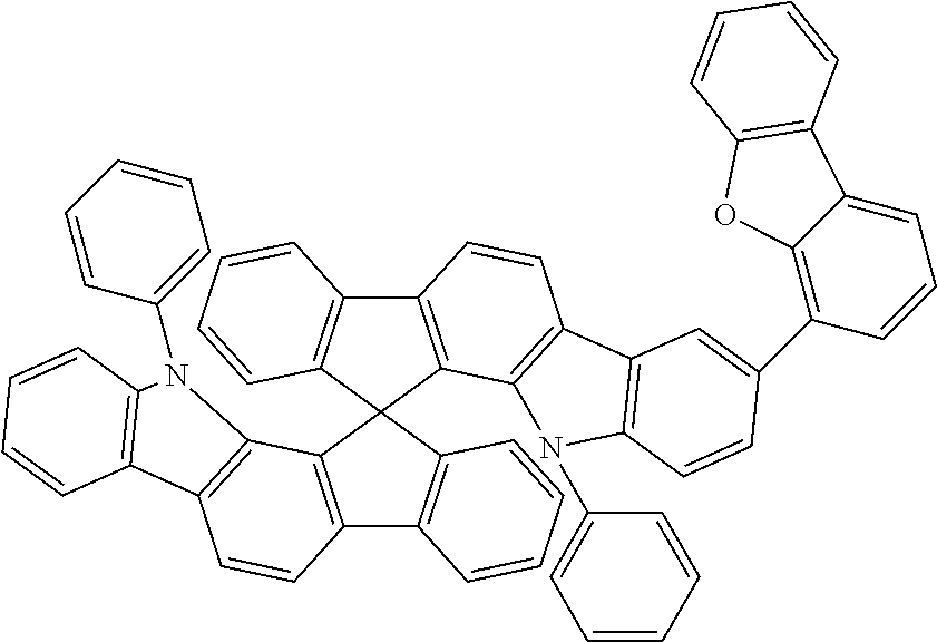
C12=C(C3=C(C=C1)C1=C(C=CC=C1)N3C1=CC=CC=C1)C1(C3=C2C=CC=C3)C2=C(C3=C1C=CC=C3)C=CC1=C2N(C2=CC=CC=C2)C2=C1C=C(C1=C3C(=CC=C1)C1=C(O3)C=CC=C1)C=C2
